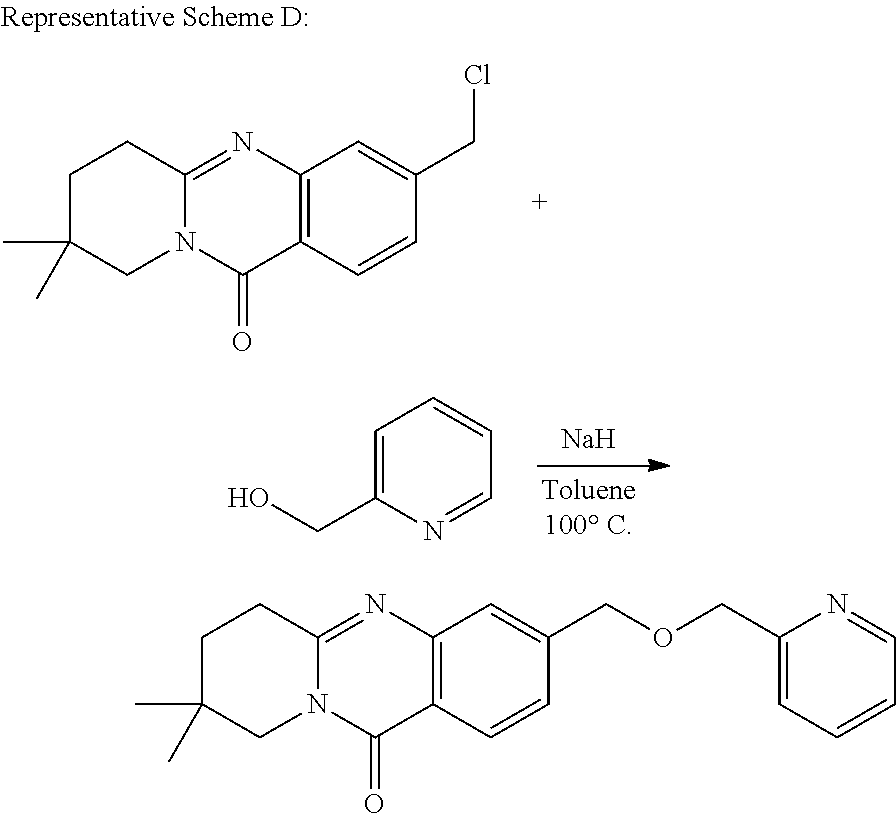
C12=C(C=CC(CCl)=C1)C(=O)N1C(=N2)CCC(C)(C)C1.[Na].C1=C(CO)N=CC=C1.C12=C(C=CC(COCC3=CC=CC=N3)=C1)C(=O)N1C(=N2)CCC(C)(C)C1
